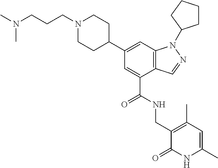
C1(C2CCN(CCCN(C)C)CC2)=CC2=C(C(C(NCC3=C(C)C=C(C)NC3=O)=O)=C1)C=NN2C1CCCC1
